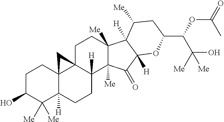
C1C(O)C([Me])([Me])C2([H])C3(C1)C1(C([H])(CC2)C2([Me])C([Me])(CC1)C1([H])C([H])(C2=O)OC(C(OC(=O)C)C([Me])(O)[Me])CC1[Me])C3
